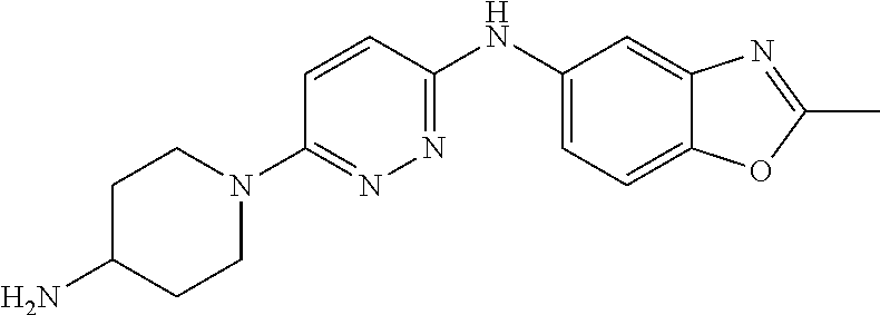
C1C(N)CCN(C2=NN=C(NC3=CC=C4C(=C3)N=C(C)O4)C=C2)C1
